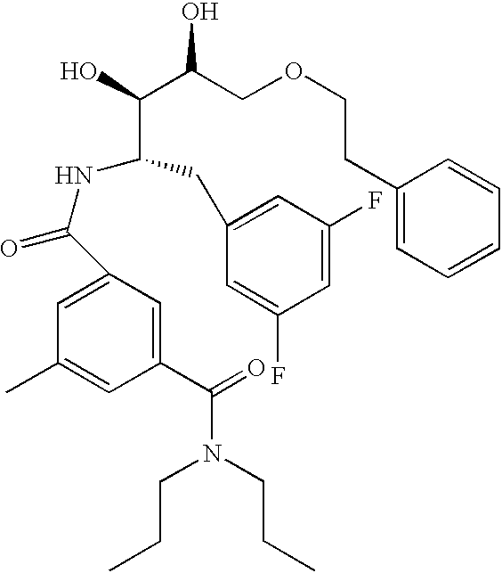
C1(C(=O)N(CCC)CCC)=CC(C(NC(CC2=CC(F)=CC(F)=C2)C(O)C(COCCC2=CC=CC=C2)O)=O)=CC(C)=C1
